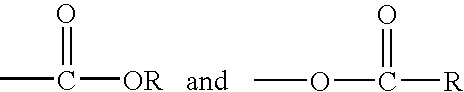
CC([OR])=O.COC([R])=O
